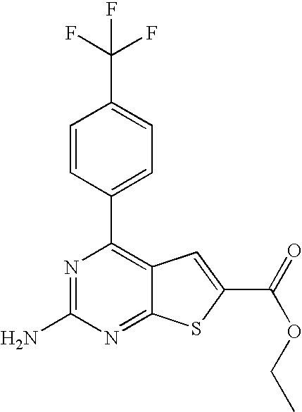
N1=C(N)N=C2C(=C1C1=CC=C(C(F)(F)F)C=C1)C=C(C(=O)OCC)S2
